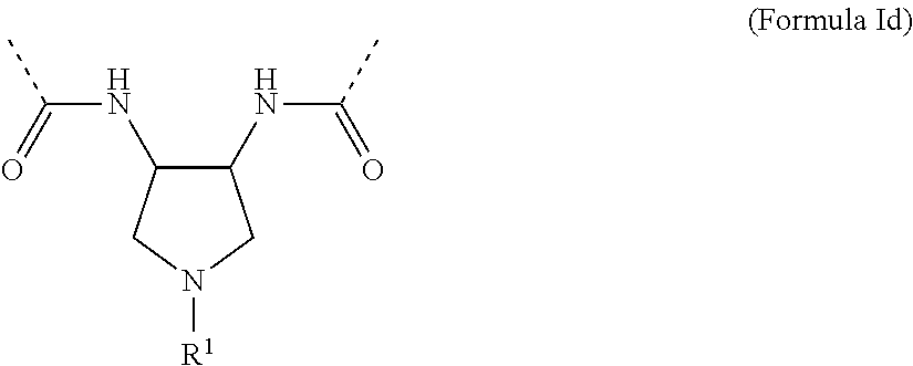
CC(NC1CN([R1])CC1NC(C)=O)=O
